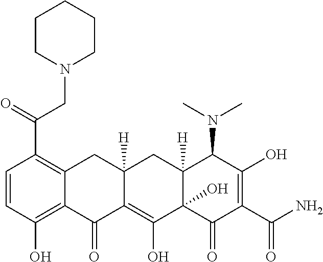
C1=CC(O)=C2C(=C1C(=O)CN1CCCCC1)CC1([H])C(=C(O)C3(O)C([H])(C1)C(N(C)C)C(O)=C(C(N)=O)C3=O)C2=O
